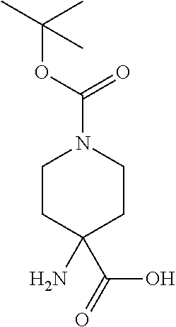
C1CC(C(=O)O)(N)CCN1C(OC(C)(C)C)=O
